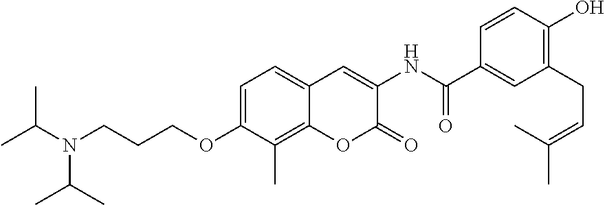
C1=C(OCCCN(C(C)C)C(C)C)C(C)=C2C(=C1)C=C(NC(=O)C1=CC(CC=C(C)C)=C(O)C=C1)C(=O)O2
